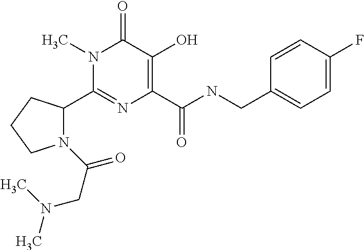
C1(C2N(C(CN(C)C)=O)CCC2)=NC(C(NCC2=CC=C(F)C=C2)=O)=C(O)C(=O)N1C
